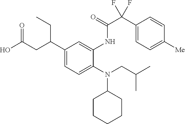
N(C1CCCCC1)(CC(C)C)C1=CC=C(C(CC(O)=O)CC)C=C1NC(=O)C(C1=CC=C([Me])C=C1)(F)F
